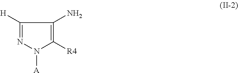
C1([H])=NN([A])C([R4])=C1N
